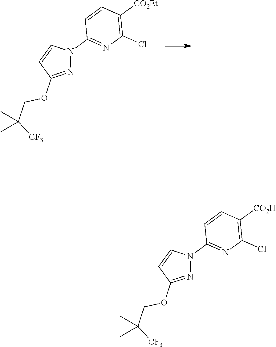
N1=C(OCC([CF3])(C)C)C=CN1C1=NC(Cl)=C([CO2Et])C=C1.N1=C(OCC([CF3])(C)C)C=CN1C1=NC(Cl)=C([CO2H])C=C1
